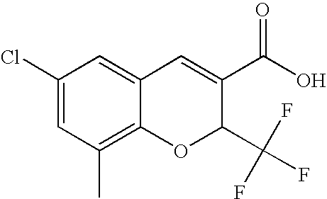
C1(C(O)=O)=CC2=CC(Cl)=CC(C)=C2OC1C(F)(F)F
